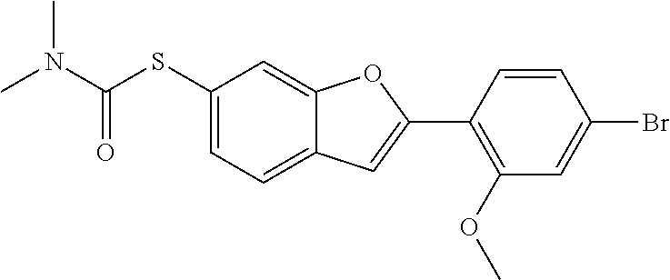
C1(SC(N(C)C)=O)=CC=C2C(=C1)OC(C1=C(OC)C=C(Br)C=C1)=C2
